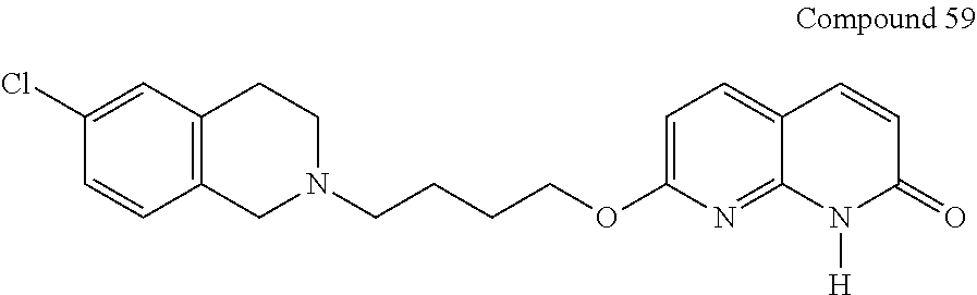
C1N(CCCCOC2=CC=C3C(=N2)N([H])C(=O)C=C3)CCC2=C1C=CC(Cl)=C2
